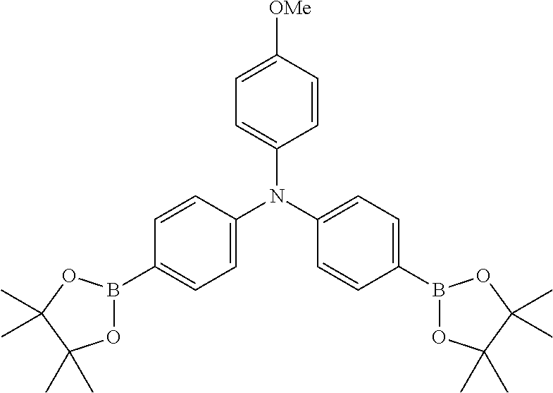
C1([OMe])=CC=C(N(C2=CC=C(B3OC(C)(C)C(C)(C)O3)C=C2)C2=CC=C(B3OC(C)(C)C(C)(C)O3)C=C2)C=C1
